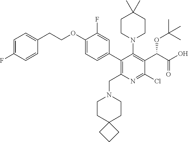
C1(C2=C(CN3CCC4(CC3)CCC4)N=C(Cl)C(C(C(O)=O)OC(C)(C)C)=C2N2CCC(C)(C)CC2)=CC=C(OCCC2=CC=C(F)C=C2)C(F)=C1
